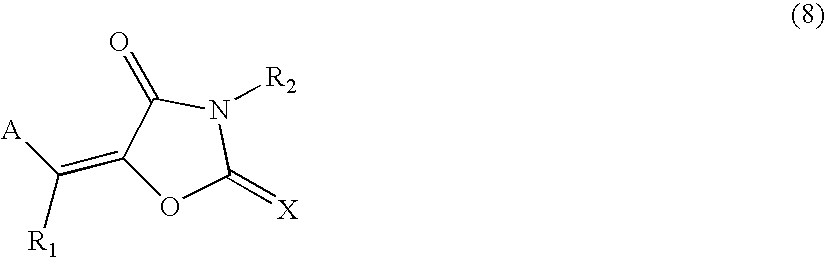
O1C(=C([R1])[A])C(=O)N([R2])C1=[X]
